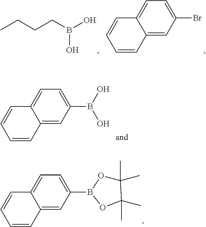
C12=CC=C(B(O)O)C=C1C=CC=C2.C12=CC=C(B3OC(C)(C)C(C)(C)O3)C=C1C=CC=C2.CCCCB(O)O.C12=CC=C(Br)C=C1C=CC=C2
